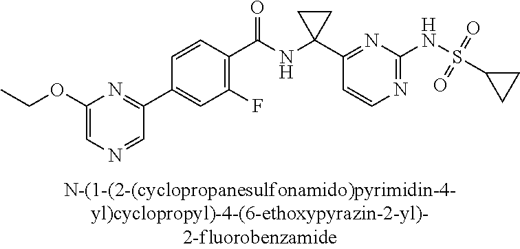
N1=C(NS(=O)(=O)C2CC2)N=C(C2(NC(C3=C(F)C=C(C4=NC(OCC)=CN=C4)C=C3)=O)CC2)C=C1
